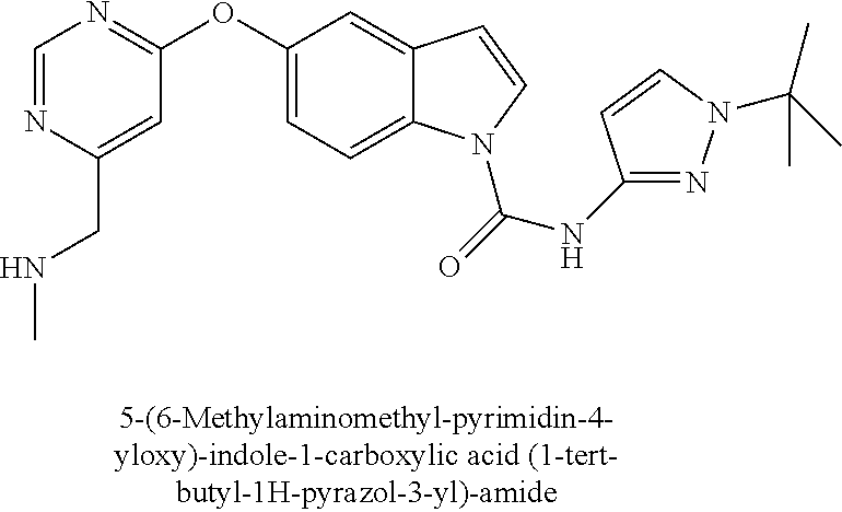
C1=NC(CNC)=CC(OC2=CC=C3C(=C2)C=CN3C(=O)NC2=NN(C(C)(C)C)C=C2)=N1
